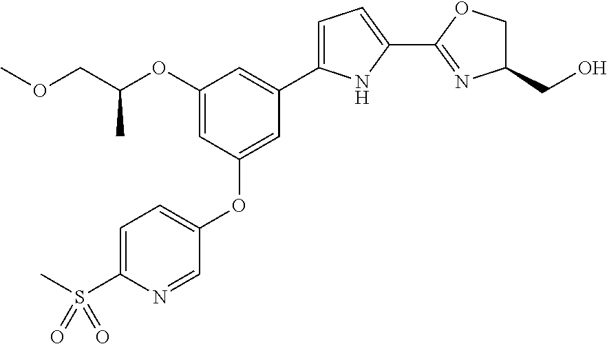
C1(OC(COC)C)=CC(OC2=CC=C(S(=O)(C)=O)N=C2)=CC(C2=CC=C(C3=NC(CO)CO3)N2)=C1
